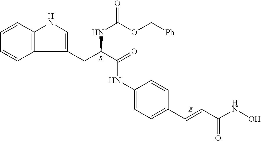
C1=CC2=C(C=C1)C(CC(C(=O)NC1=CC=C(C=CC(NO)=O)C=C1)NC(OC[Ph])=O)=CN2.[R]
